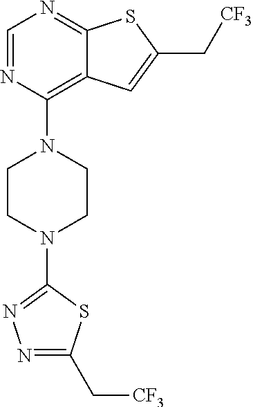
C1=NC(N2CCN(C3=NN=C(C[CF3])S3)CC2)=C2C(=N1)SC(C[CF3])=C2
